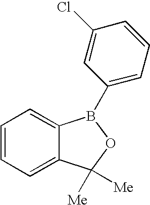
C1=CC=C2C(=C1)B(C1=CC=CC(Cl)=C1)OC2([Me])[Me]
